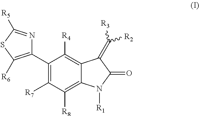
C1(C2=C([R6])SC([R5])=N2)=C([R7])C([R8])=C2C(=C1[R4])C(=C([R2])[R3])C(=O)N2[R1]
